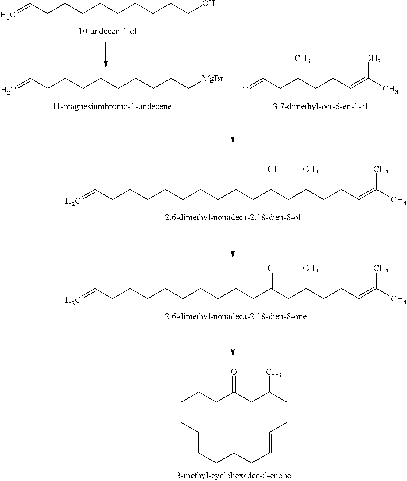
C1CCCCCCC=CCCC(C)CC(=O)CC1.C=CCCCCCCCCCO.C=CCCCCCCCCC[MgBr].O=CCC(CCC=C(C)C)C.C=CCCCCCCCCCC(CC(CCC=C(C)C)C)O.C=CCCCCCCCCCC(CC(CCC=C(C)C)C)=O
